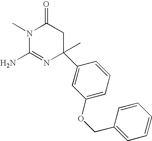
N1(C)C(N)=NC(C)(C2=CC(OCC3=CC=CC=C3)=CC=C2)CC1=O
